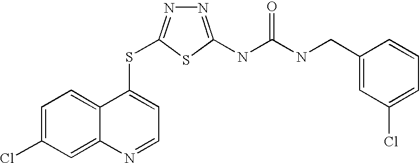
C1=C(Cl)C=C2C(=C1)C(SC1=NN=C(NC(=O)NCC3=CC(Cl)=CC=C3)S1)=CC=N2
